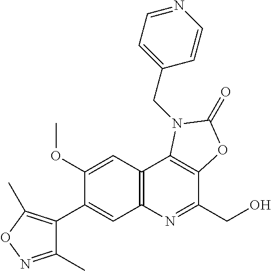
C1(OC)=CC2=C(C=C1C1=C(C)ON=C1C)N=C(CO)C1=C2N(CC2=CC=NC=C2)C(=O)O1
